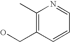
C1(C)=C(CO)C=CC=N1
